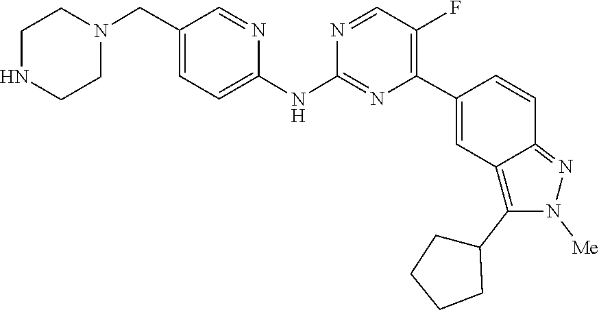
C1CNCCN1CC1=CC=C(NC2=NC(C3=CC4=C(C5CCCC5)N([Me])N=C4C=C3)=C(F)C=N2)N=C1
